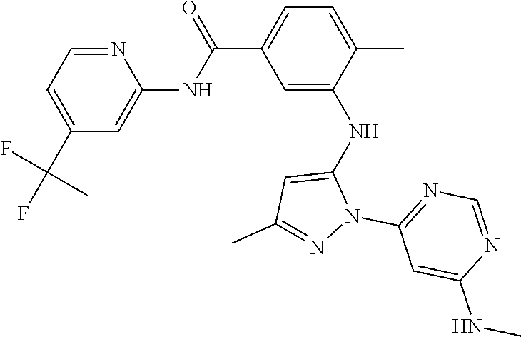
C1(C(F)(C)F)=CC=NC(NC(C2=CC=C(C)C(NC3=CC(C)=NN3C3=NC=NC(NC)=C3)=C2)=O)=C1
